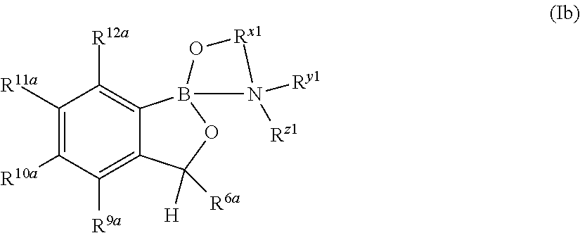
C1([R11a])=C([R10a])C([R9a])=C2C(=C1[R12a])B1(OC2([R6a])[H])O[Rx1]N1([Ry1])[Rz1]
